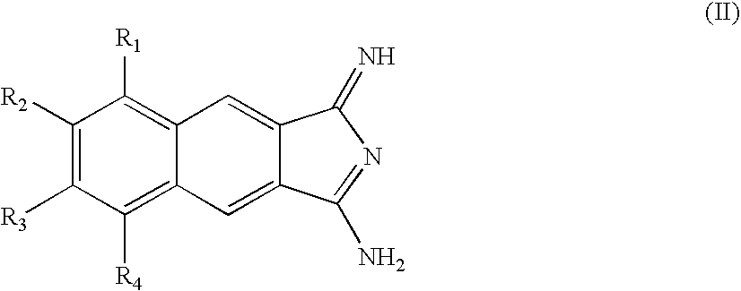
C1([R2])=C([R3])C([R4])=C2C(=C1[R1])C=C1C(=C2)C(N)=NC1=N
